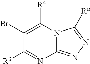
C1(Br)=C([R4])N2C(=NN=C2[Ra])N=C1[R3]
